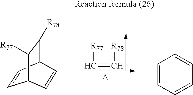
C(=C[R78])[R77].[D].C1=CC2C([R78])C([R77])C1C=C2.C1=CC=CC=C1
